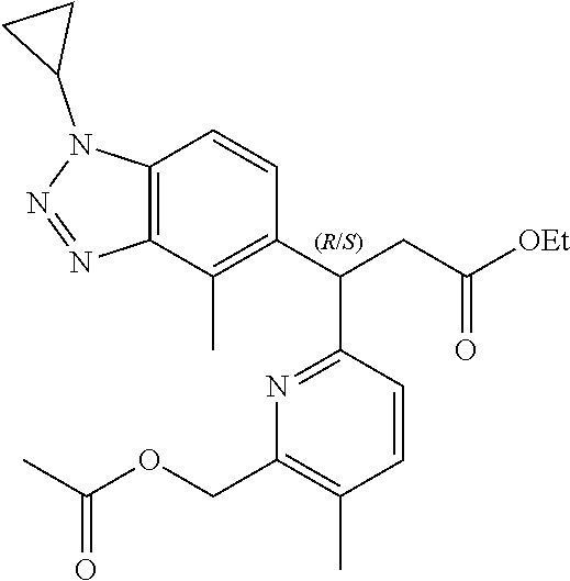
C12=C(C(C)=C(C(CC([OEt])=O)C3=NC(COC(C)=O)=C(C)C=C3)C=C1)N=NN2C1CC1
